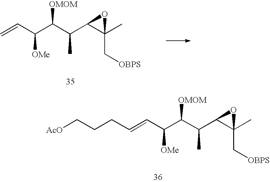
C=CC(C(C(C1C(C)(C[OBPS])O1)C)[OMOM])[OMe].C(=CC(C(C(C1C(C)(C[OBPS])O1)C)[OMOM])[OMe])CCC[AcO]
